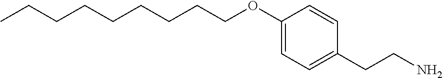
CCCCCCCCCOC1=CC=C(CCN)C=C1
